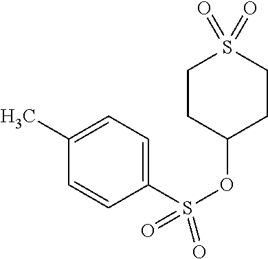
C1(S(OC2CCS(=O)(=O)CC2)(=O)=O)=CC=C(C)C=C1
